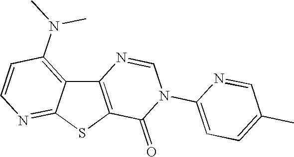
C12=C(SC3=NC=CC(N(C)C)=C13)C(=O)N(C1=CC=C(C)C=N1)C=N2
